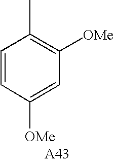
C1=CC([OMe])=CC([OMe])=C1C
